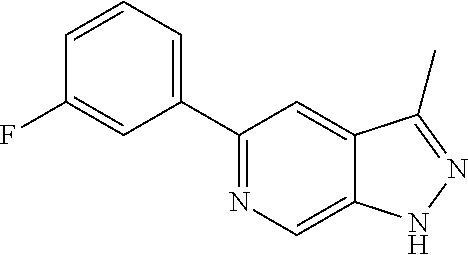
C1(C2=CC=CC(F)=C2)=NC=C2C(=C1)C(C)=NN2
